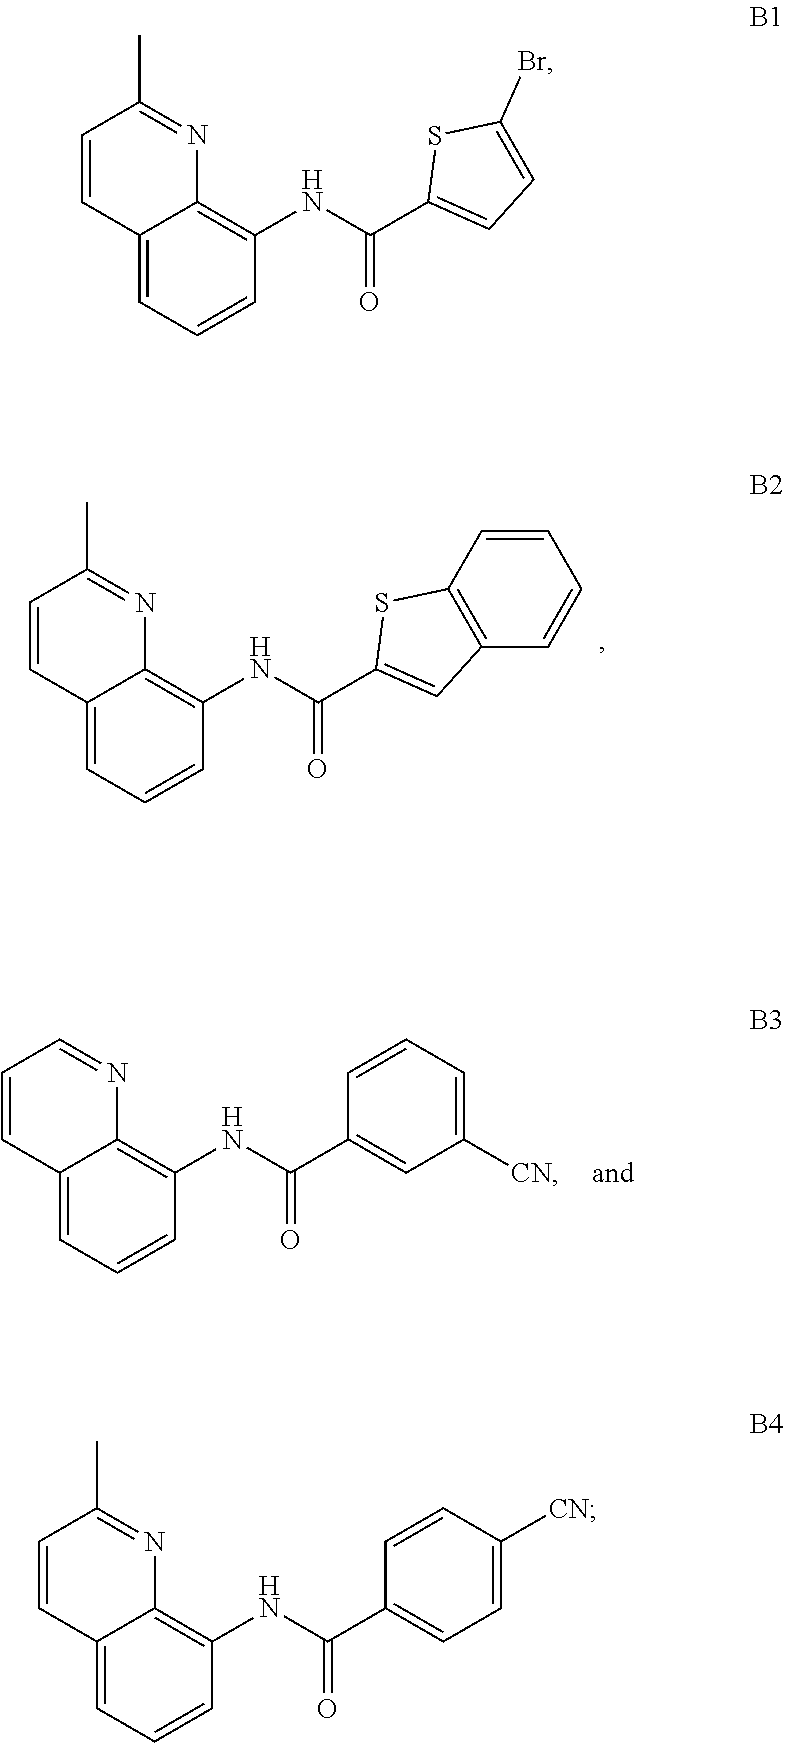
C12=CC=CC(NC(C3=CC4=C(S3)C=CC=C4)=O)=C1N=C(C)C=C2.C12=CC=CC(NC(C3=CC([CN])=CC=C3)=O)=C1N=CC=C2.C12=CC=CC(NC(C3=CC=C(Br)S3)=O)=C1N=C(C)C=C2.C12=CC=CC(NC(C3=CC=C([CN])C=C3)=O)=C1N=C(C)C=C2
